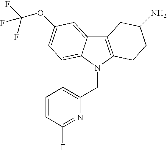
C12=C(N(CC3=CC=CC(F)=N3)C3=CC=C(OC(F)(F)F)C=C13)CCC(N)C2
